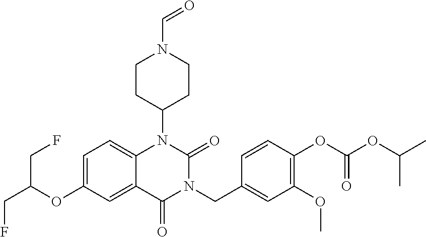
C1=C(OC(CF)CF)C=C2C(=C1)N(C1CCN(C=O)CC1)C(=O)N(CC1=CC(OC)=C(OC(OC(C)C)=O)C=C1)C2=O
